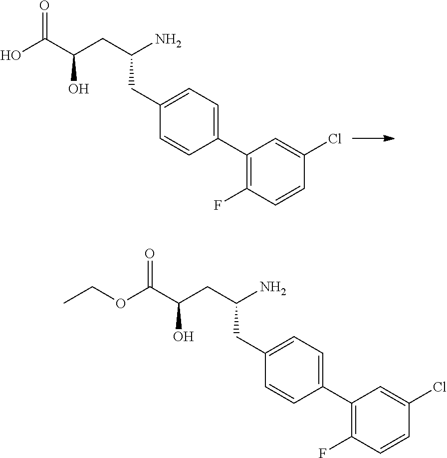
O=C(C(CC(N)CC1=CC=C(C2=C(F)C=CC(Cl)=C2)C=C1)O)O.O=C(C(CC(N)CC1=CC=C(C2=C(F)C=CC(Cl)=C2)C=C1)O)OCC
